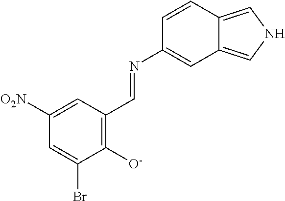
C1([O2N])=CC(C=NC2=CC3=CNC=C3C=C2)=C([O-])C(Br)=C1
